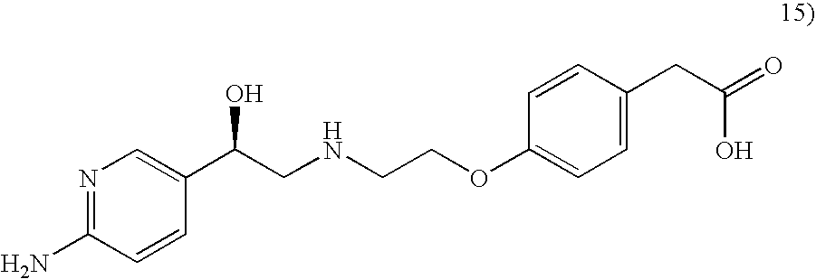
N1=C(N)C=CC(C(CNCCOC2=CC=C(CC(O)=O)C=C2)O)=C1
